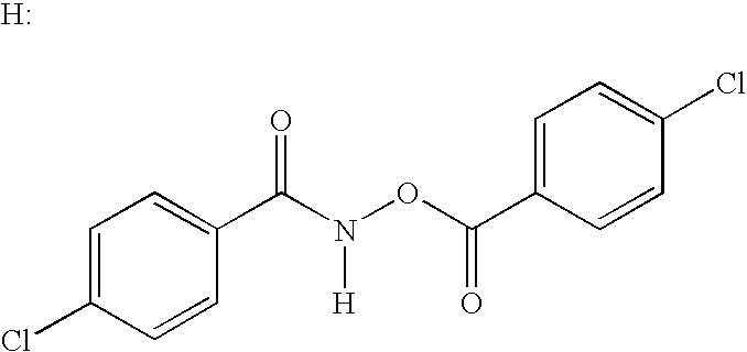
C1=C(Cl)C=CC(C(=O)N([H])OC(=O)C2=CC=C(Cl)C=C2)=C1.[H]
